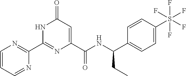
C1(=O)C=C(C(NC(C2=CC=C(S(F)(F)(F)(F)F)C=C2)CC)=O)N=C(C2=NC=CC=N2)N1
